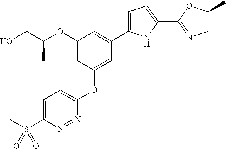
C1(OC(CO)C)=CC(OC2=CC=C(S(C)(=O)=O)N=N2)=CC(C2=CC=C(C3=NCC(C)O3)N2)=C1
